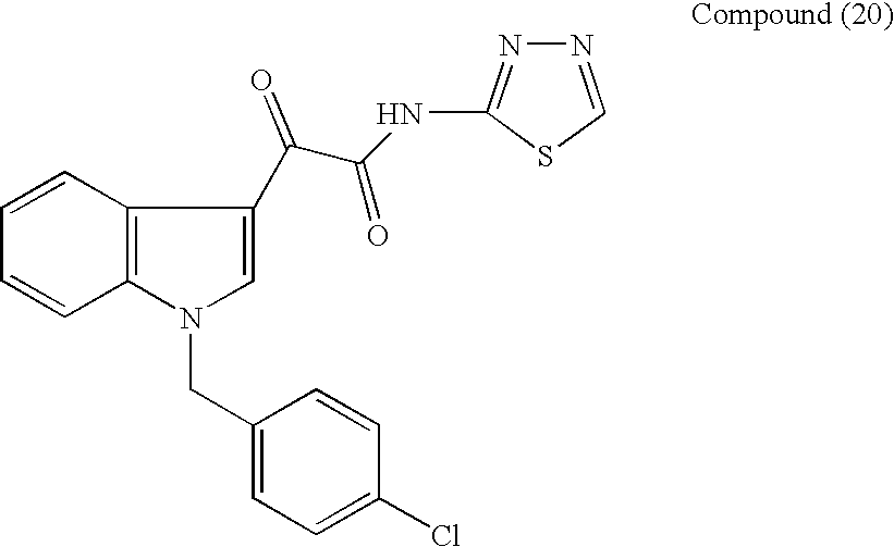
C1=CC2=C(C=C1)N(CC1=CC=C(Cl)C=C1)C=C2C(C(=O)NC1=NN=CS1)=O
